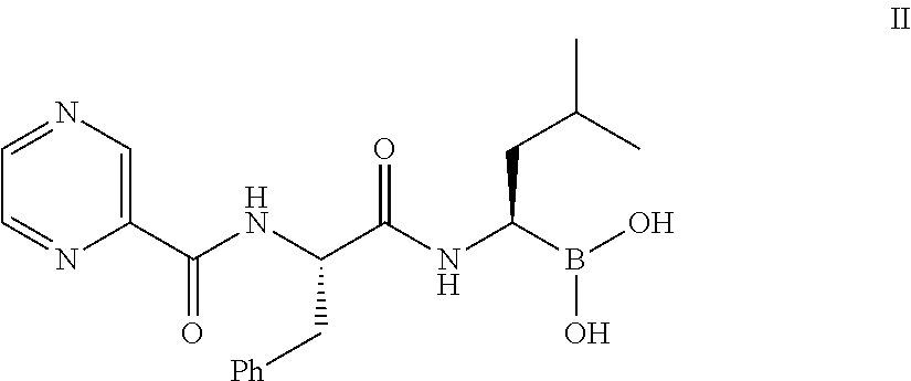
C1(C(=O)NC(C[Ph])C(=O)NC(CC(C)C)B(O)O)=CN=CC=N1
